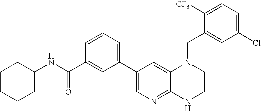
C1CCCC(NC(C2=CC(C3=CN=C4C(=C3)N(CC3=CC(Cl)=CC=C3[CF3])CCN4)=CC=C2)=O)C1
